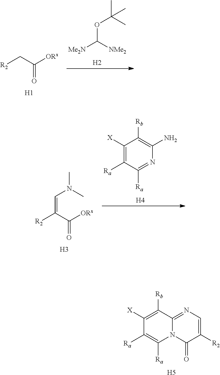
[R2]CC([ORx])=O.[H1].[Me2N]C(OC(C)(C)C)[NMe2].[H2].[R2]C(C([ORx])=O)=CN(C)C.[H3].C1(N)=C([Rb])C([X])=C([Ra])C([Ra])=N1.[H4].C12=NC=C([R2])C(=O)N1C([Ra])=C([Ra])C([X])=C2[Rb].[H5]
